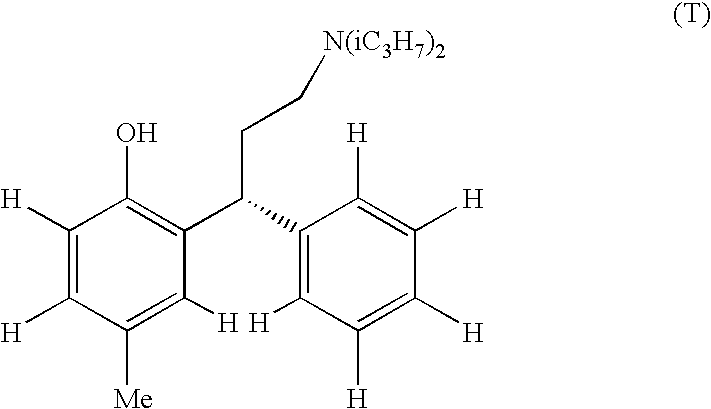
C1([H])=C([H])C([Me])=C([H])C(C(C2=C([H])C([H])=C([H])C([H])=C2[H])CC[N(iC3H7)2])=C1O
